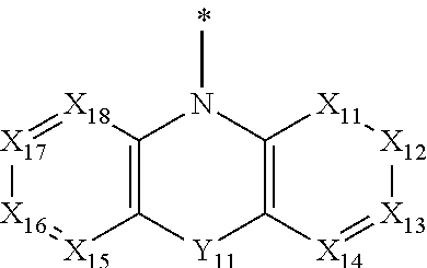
C12=C([Y11]C3=C(N1C)[X11][X12][X13]=[X14]3)[X15]=[X16][X17]=[X18]2
